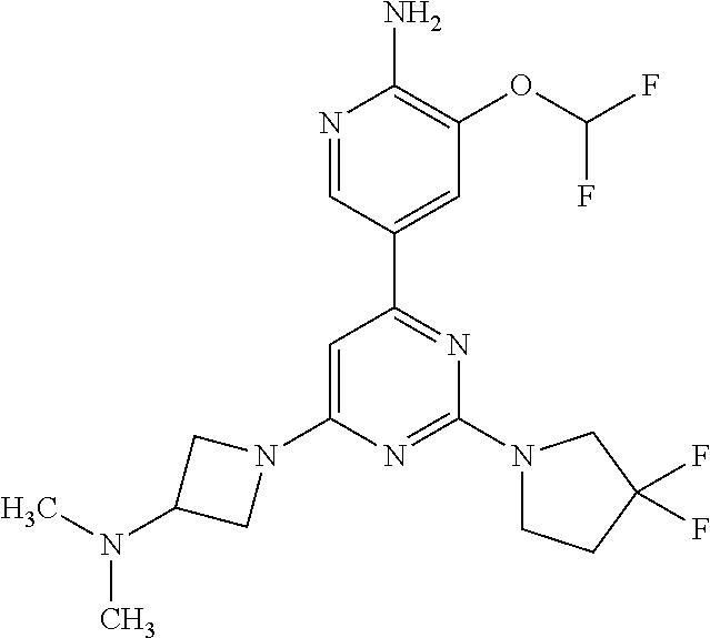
N1=CC(C2=NC(N3CCC(F)(F)C3)=NC(N3CC(N(C)C)C3)=C2)=CC(OC(F)F)=C1N
